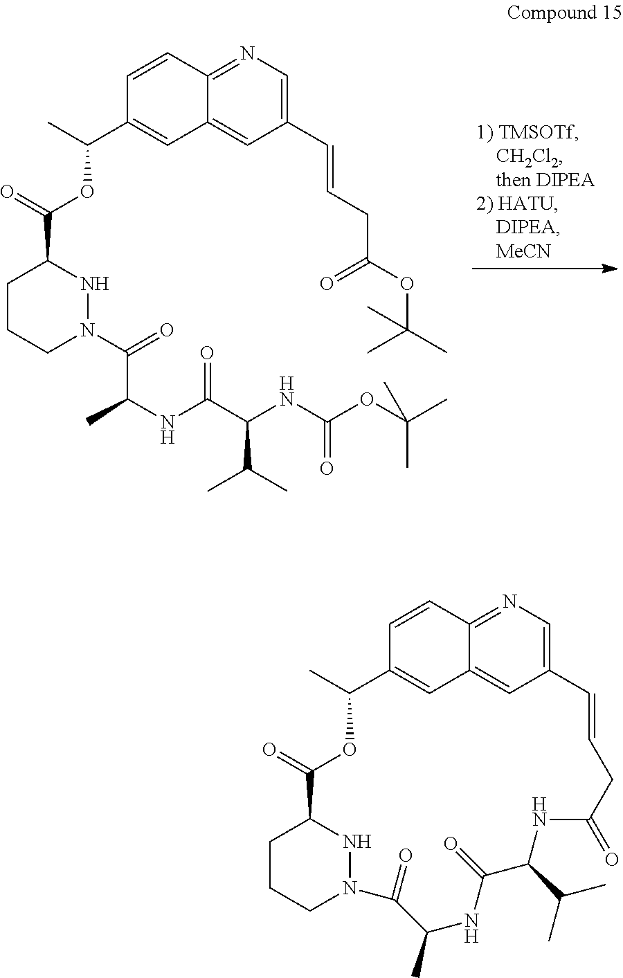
C1(C=CCC(OC(C)(C)C)=O)=CN=C2C(=C1)C=C(C(C)OC(C1CCCN(C(=O)C(C)NC(C(NC(OC(C)(C)C)=O)C(C)C)=O)N1)=O)C=C2.C12=CN=C3C(=C1)C=C(C=C3)C(C)OC(=O)C1CCCN(N1)C(=O)C(C)NC(=O)C(C(C)C)NC(=O)CC=C2
